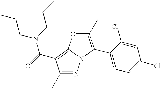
C1(C)=C(C2=CC=C(Cl)C=C2Cl)N2C(=C(C(=O)N(CCC)CCC)C(C)=N2)O1
